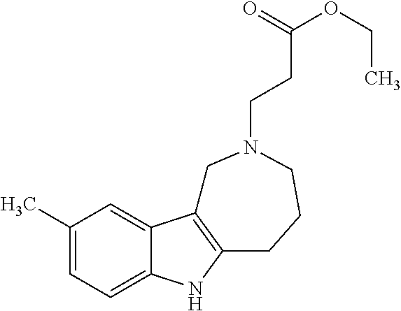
C1(C)=CC=C2C(=C1)C1=C(N2)CCCN(CCC(OCC)=O)C1
